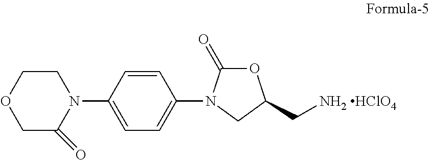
C1=CC(N2CCOCC2=O)=CC=C1N1C(=O)OC(C[NH2 HClO4])C1
